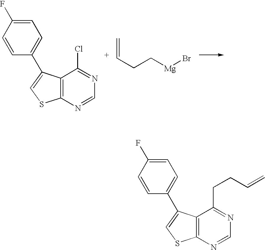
C12=C(N=CN=C1CCC=C)SC=C2C1=CC=C(F)C=C1.C12=C(N=CN=C1Cl)SC=C2C1=CC=C(F)C=C1.C=CCC[Mg]Br
